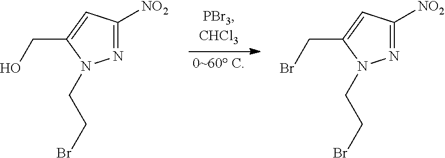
N1=C([NO2])C=C(CO)N1CCBr.N1=C([NO2])C=C(CBr)N1CCBr
